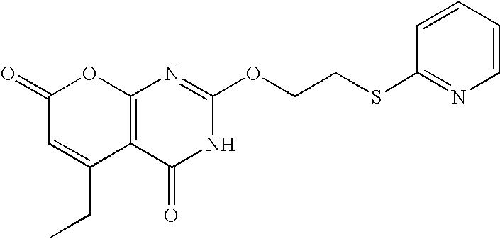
C12=C(C(=O)NC(OCCSC3=NC=CC=C3)=N1)C(CC)=CC(=O)O2
